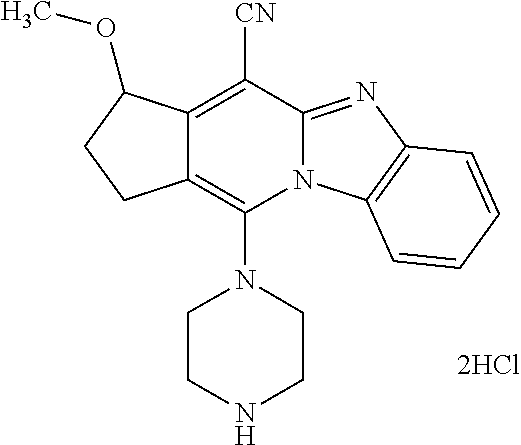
C12=C(N3CCNCC3)N3C(=NC4=C3C=CC=C4)C([CN])=C1C(OC)CC2.[2HCl]
